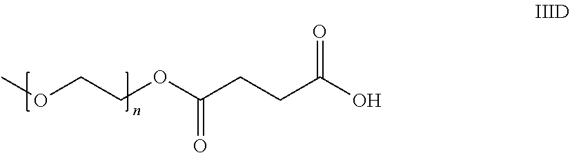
O(C(CCC(O)=O)=O)CCOC
